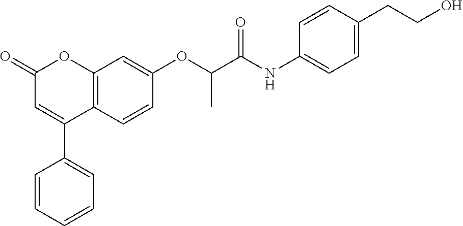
C12=C(C=CC(OC(C(NC3=CC=C(CCO)C=C3)=O)C)=C1)C(C1=CC=CC=C1)=CC(=O)O2
